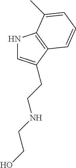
N1C=C(CCNCCO)C2=C1C(C)=CC=C2
